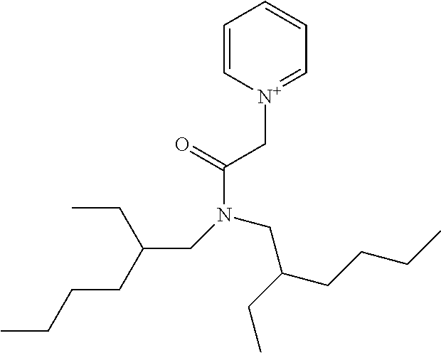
C1=CC=CC=[N+]1CC(=O)N(CC(CCCC)CC)CC(CC)CCCC
